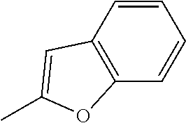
C1=CC2=C(C=C1)OC(C)=C2
